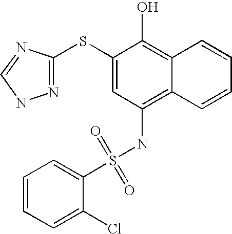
C1=CC=C(Cl)C(S(NC2=C3C(=C(O)C(SC4=NNC=N4)=C2)C=CC=C3)(=O)=O)=C1
